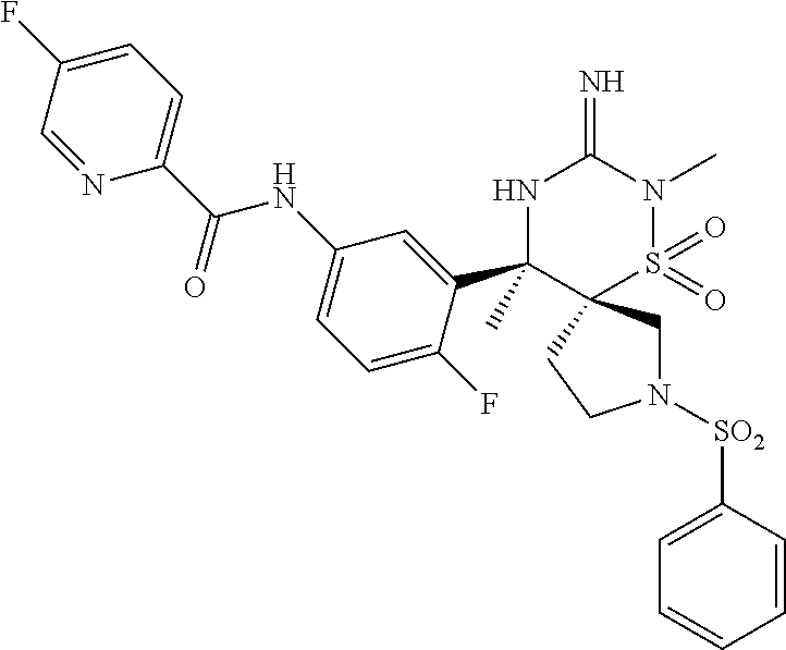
N1([SO2]C2=CC=CC=C2)CC2(CC1)S(=O)(=O)N(C)C(=N)NC2(C1=CC(NC(C2=CC=C(F)C=N2)=O)=CC=C1F)C
